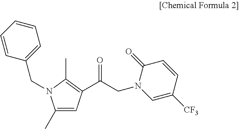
C1(C)=CC(C(CN2C=C([CF3])C=CC2=O)=O)=C(C)N1CC1=CC=CC=C1
